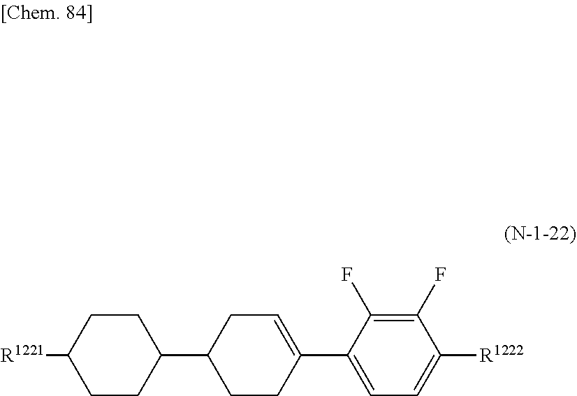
C1CC(C2CCC(C3=CC=C([R1222])C(F)=C3F)=CC2)CCC1[R1221]
